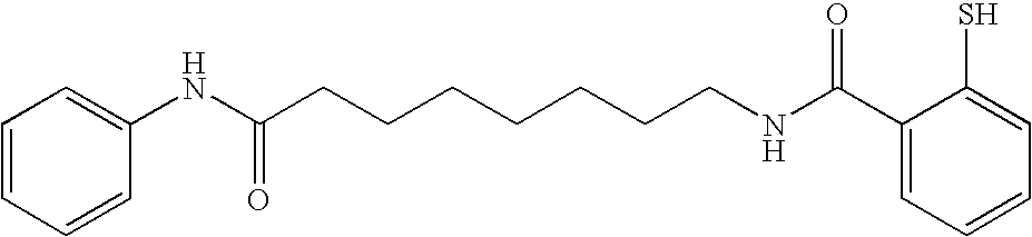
C1=CC=CC(NC(CCCCCCCNC(C2=CC=CC=C2S)=O)=O)=C1
